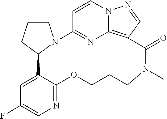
C1CN2C(C1)C1=CC(F)=CN=C1OCCCN(C)C(=O)C1=C3N=C2C=CN3N=C1
